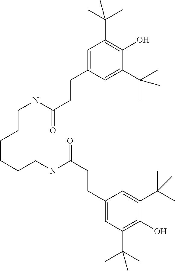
C1=C(CCC(NCCCCCCNC(CCC2=CC(C(C)(C)C)=C(O)C(C(C)(C)C)=C2)=O)=O)C=C(C(C)(C)C)C(O)=C1C(C)(C)C
